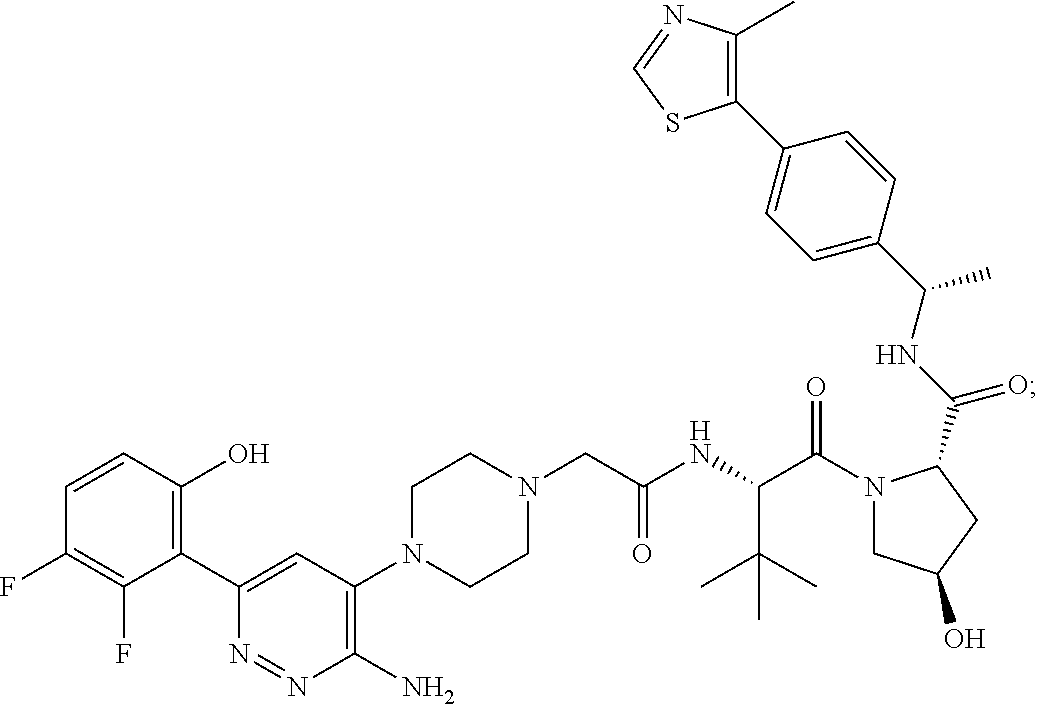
N1(CC(NC(C(N2CC(O)CC2C(NC(C2=CC=C(C3=C(C)N=CS3)C=C2)C)=O)=O)C(C)(C)C)=O)CCN(C2=C(N)N=NC(C3=C(O)C=CC(F)=C3F)=C2)CC1
